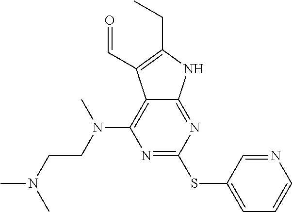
N1=C(SC2=CC=CN=C2)N=C2C(=C1N(C)CCN(C)C)C(C=O)=C(CC)N2
